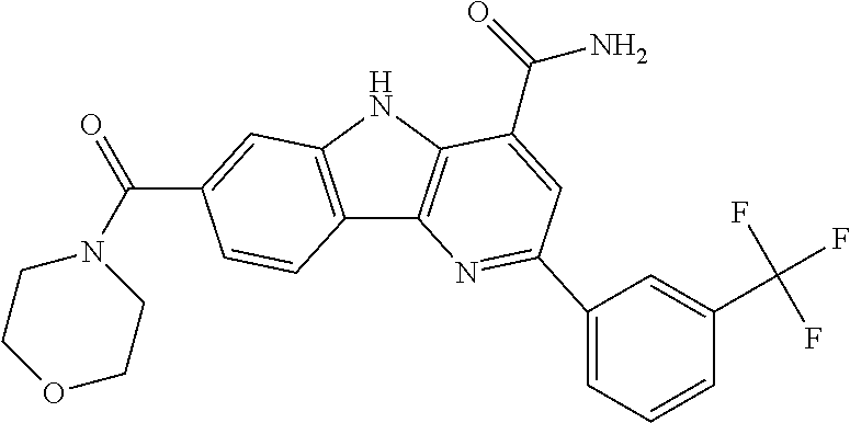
C12=C(NC3=C1N=C(C1=CC=CC(C(F)(F)F)=C1)C=C3C(=O)N)C=C(C(N1CCOCC1)=O)C=C2
